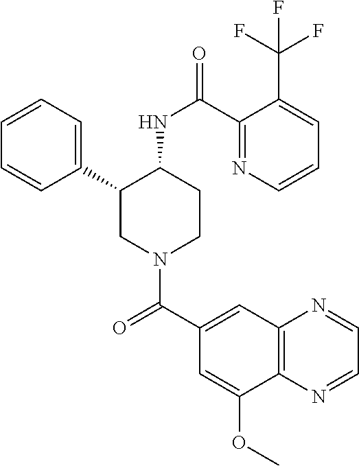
C1=CC=C(C2CN(C(C3=CC4=C(C(OC)=C3)N=CC=N4)=O)CCC2NC(=O)C2=NC=CC=C2C(F)(F)F)C=C1
